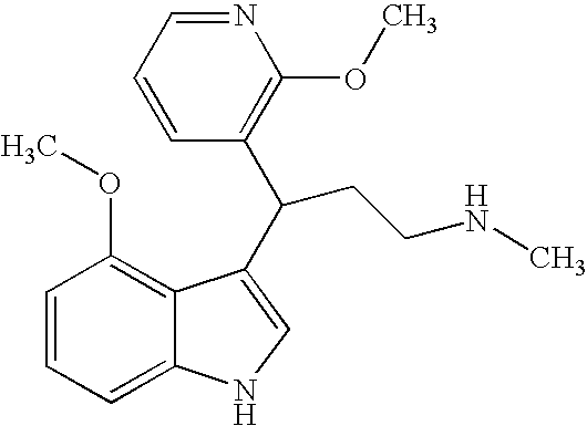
C1=CC=C2C(=C1OC)C(C(CCNC)C1=C(OC)N=CC=C1)=CN2
